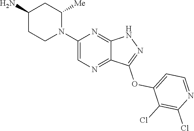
N1(C2=CN=C3C(=N2)NN=C3OC2=CC=NC(Cl)=C2Cl)C([Me])CC(N)CC1
